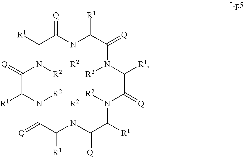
C1([R1])N([R2])C(=[Q])C([R1])N([R2])C(=[Q])C([R1])N([R2])C(=[Q])C([R1])N([R2])C(=[Q])C([R1])N([R2])C(=[Q])C([R1])N([R2])C1=[Q]
